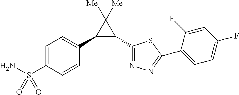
C1(C2=CC=C(S(N)(=O)=O)C=C2)C(C2=NN=C(C3=CC=C(F)C=C3F)S2)C1([Me])[Me]
